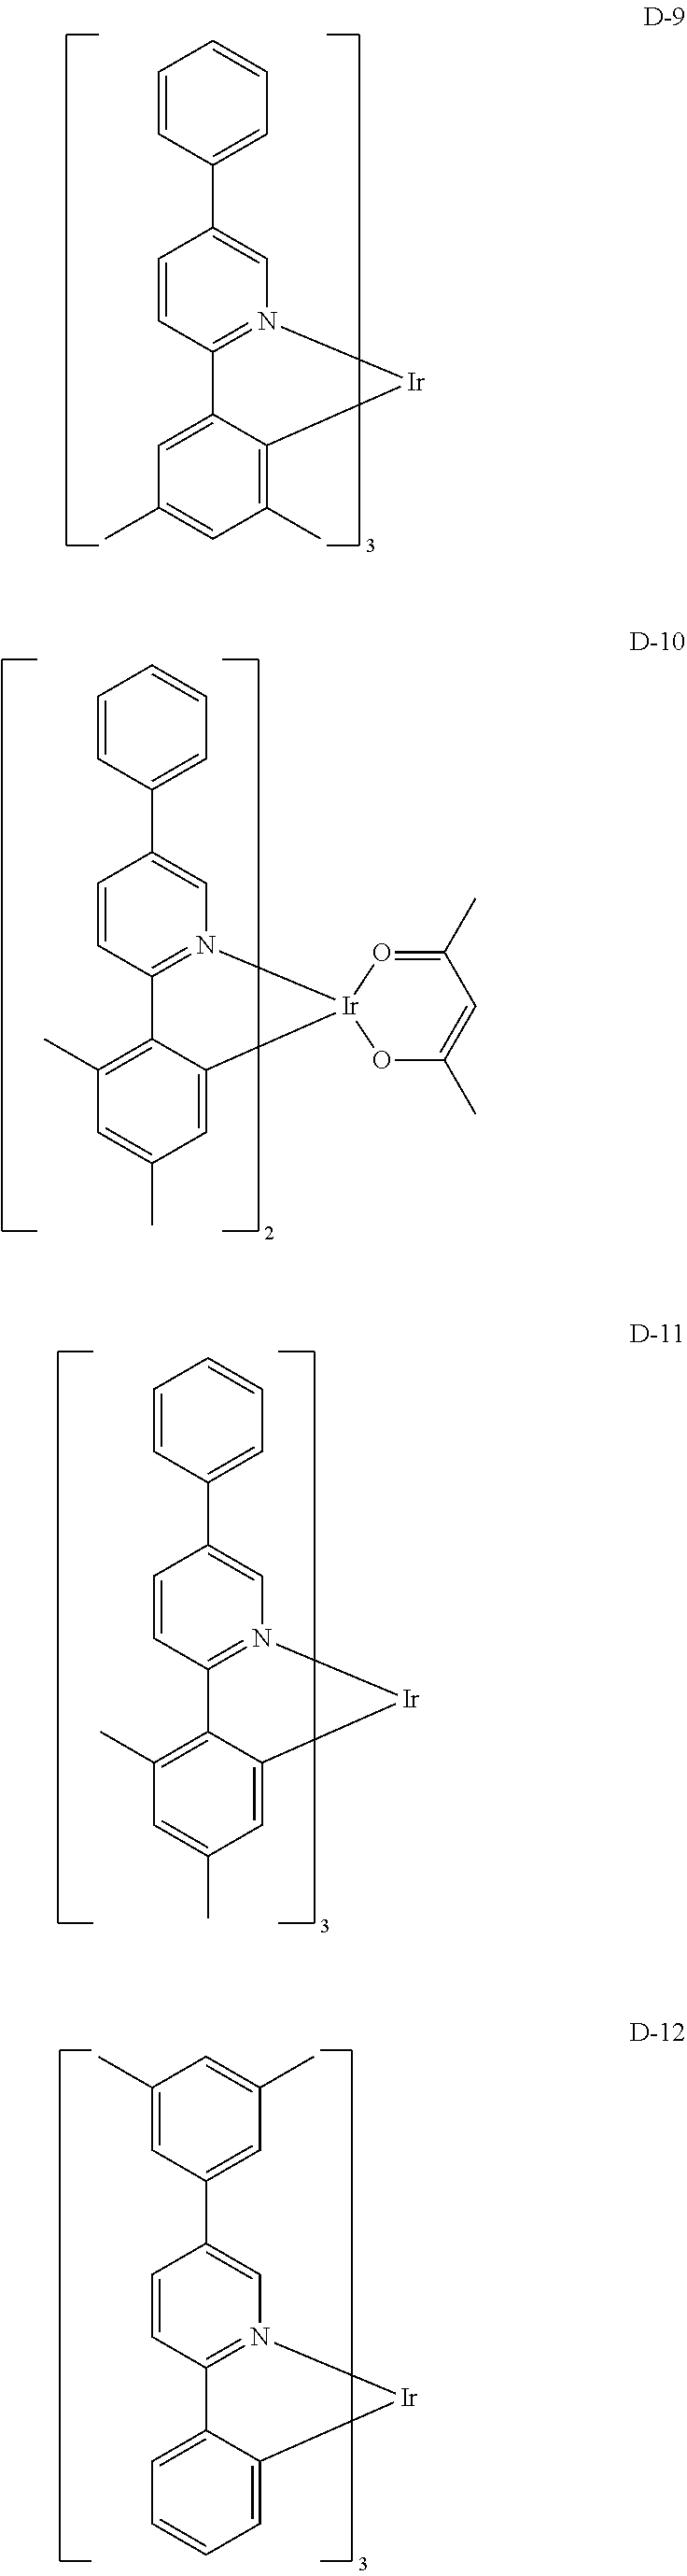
C1=C2C(=C(C)C=C1C)C1=N(C=C(C3=CC=CC=C3)C=C1)[Ir]21OC(C)=CC(C)=O1.C1(C)=C2C(=CC(C)=C1)C1=N(C=C(C3=CC=CC=C3)C=C1)[Ir]2.C1=C2C(=C(C)C=C1C)C1=N(C=C(C3=CC=CC=C3)C=C1)[Ir]2.C1=C2C(=CC=C1)C1=N(C=C(C3=CC(C)=CC(C)=C3)C=C1)[Ir]2
